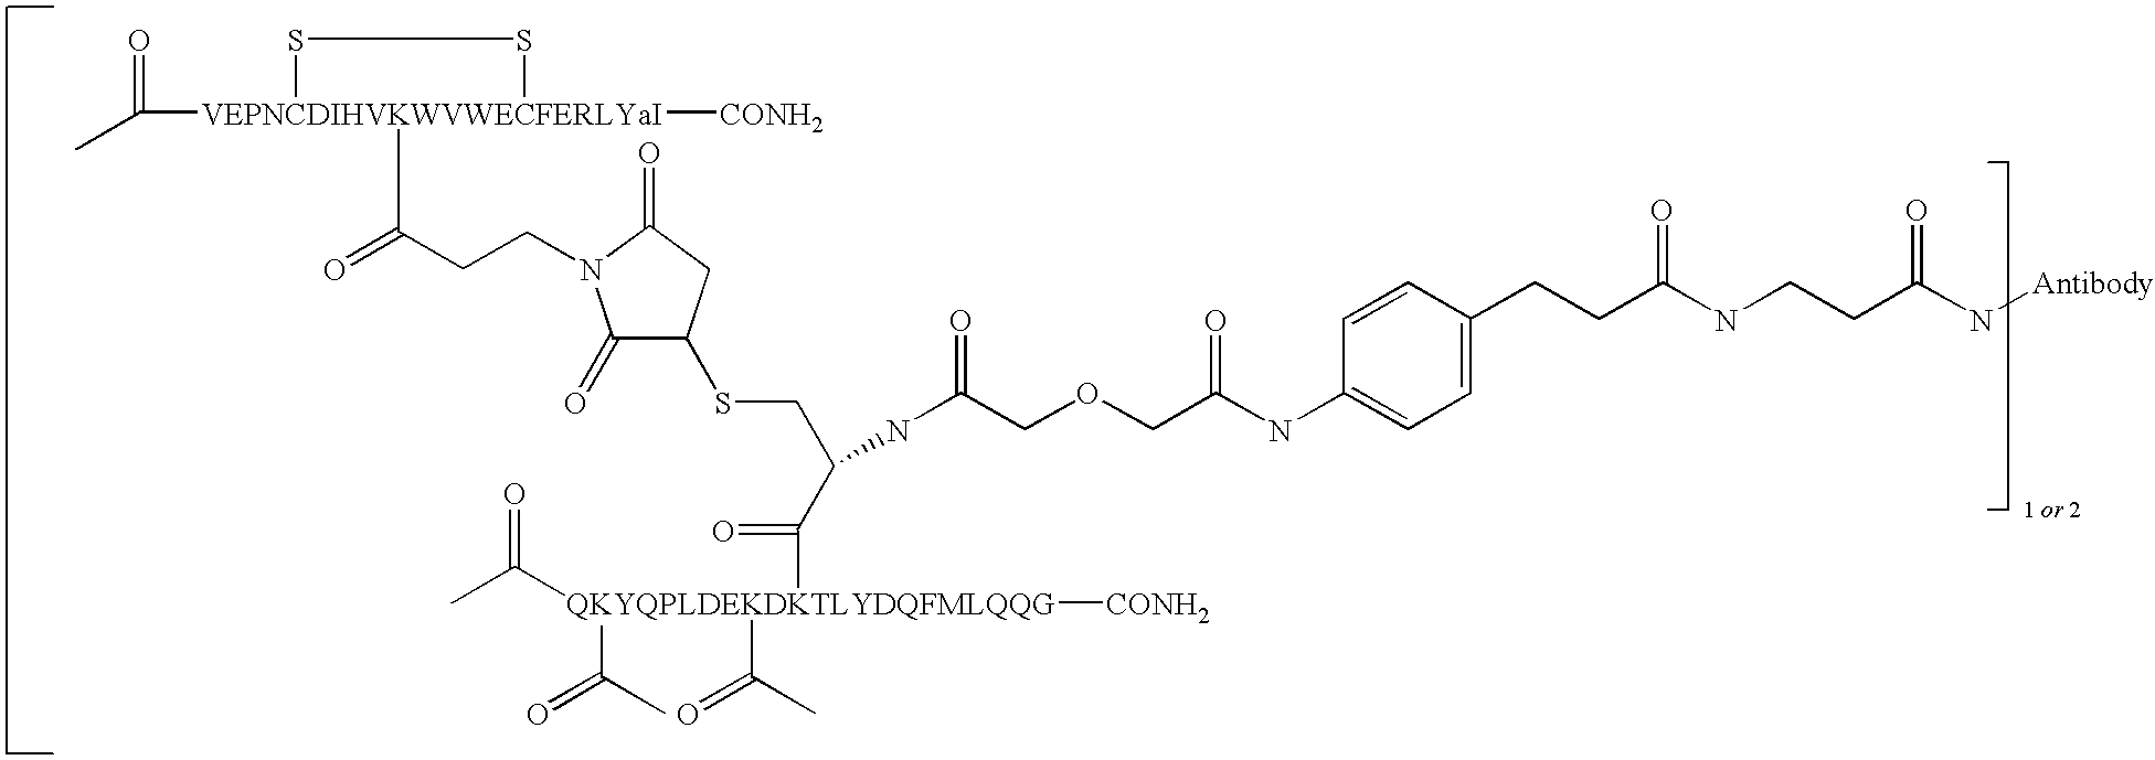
CC([VEPNCDIHVKWVWECFERLYaI]1([CONH2])(C(CCN2C(=O)C(SCC(C([QKYQPLDEKDKTLYDQFMLQQG](C(C)=O)(C(=O)C)(C(=O)C)[CONH2])=O)NC(COCC(NC3=CC=C(CCC(NCCC(N[Antibody])=O)=O)C=C3)=O)=O)CC2=O)=O)SS1)=O
